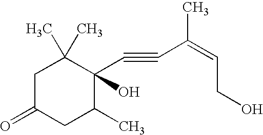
C1C(=O)CC(C)C(C#CC(=CCO)C)(O)C1(C)C
